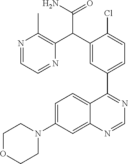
C12=CC(N3CCOCC3)=CC=C1C(C1=CC=C(Cl)C(C(C3=C(C)N=CC=N3)C(N)=O)=C1)=NC=N2
